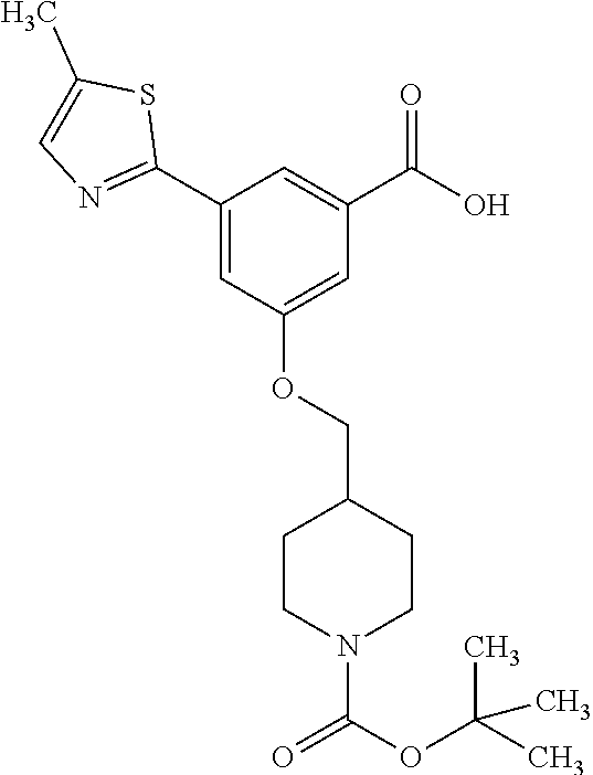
C1(C2=NC=C(C)S2)=CC(OCC2CCN(C(OC(C)(C)C)=O)CC2)=CC(C(O)=O)=C1
